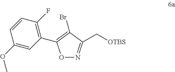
O1N=C(C[OTBS])C(Br)=C1C1=C(F)C=CC(OC)=C1
